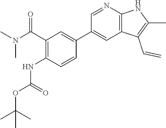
C1(C(N(C)C)=O)=C(NC(OC(C)(C)C)=O)C=CC(C2=CC3=C(N=C2)NC(C)=C3C=C)=C1
